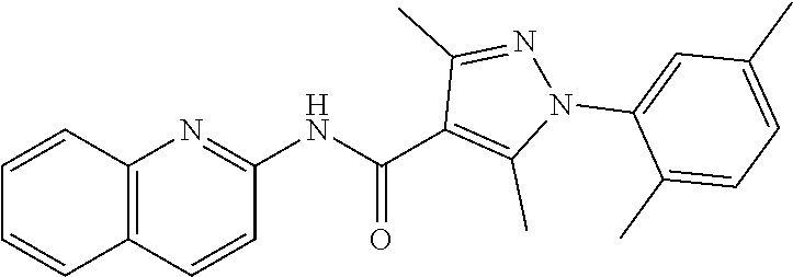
C1=CC2=C(C=C1)C=CC(NC(=O)C1=C(C)N(C3=CC(C)=CC=C3C)N=C1C)=N2
